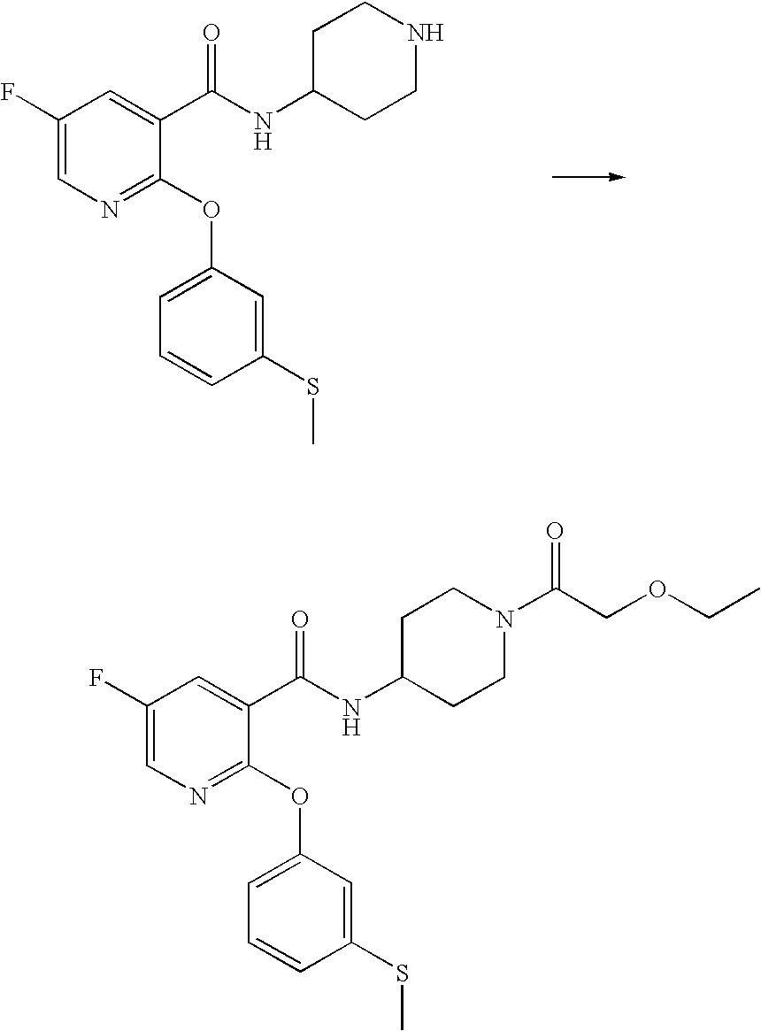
C1(F)=CN=C(OC2=CC=CC(SC)=C2)C(C(NC2CCNCC2)=O)=C1.C1(F)=CN=C(OC2=CC=CC(SC)=C2)C(C(NC2CCN(C(COCC)=O)CC2)=O)=C1
